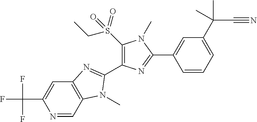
N1=CC2=C(C=C1C(F)(F)F)N=C(C1=C(S(CC)(=O)=O)N(C)C(C3=CC(C(C#N)(C)C)=CC=C3)=N1)N2C
